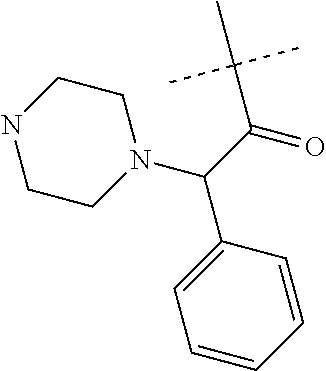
C1NCCN(C(C2=CC=CC=C2)C(C(C)(C)C)=O)C1
